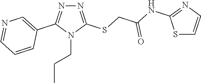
N1=C(SCC(=O)NC2=NC=CS2)N(CCC)C(C2=CN=CC=C2)=N1
